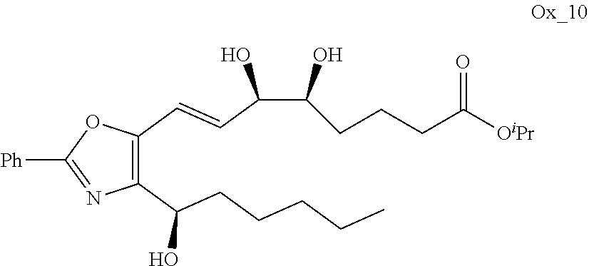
C1(C(CCCCC)O)=C(C=CC(C(O)CCCC([OiPr])=O)O)OC([Ph])=N1
